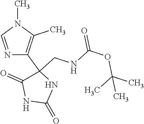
N1=CN(C)C(C)=C1C1(CNC(OC(C)(C)C)=O)C(=O)NC(=O)N1
